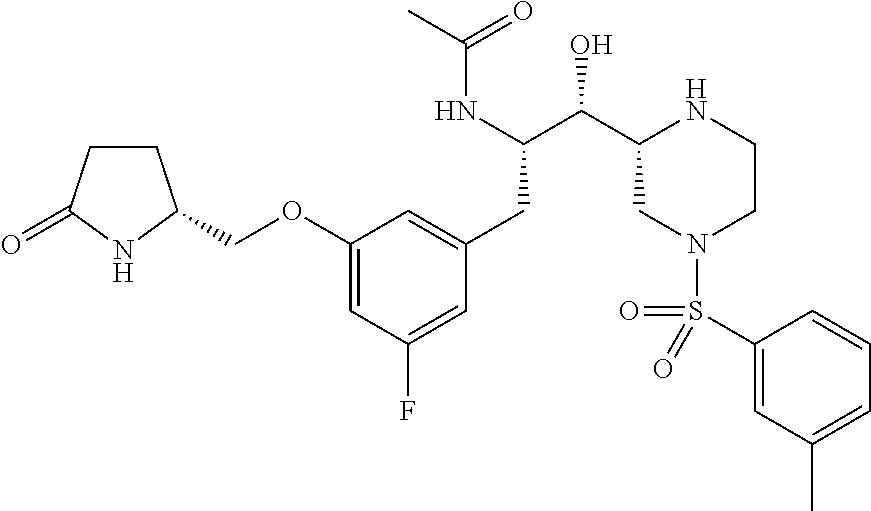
C1(OCC2CCC(=O)N2)=CC(F)=CC(CC(C(C2CN(S(C3=CC(C)=CC=C3)(=O)=O)CCN2)O)NC(C)=O)=C1
